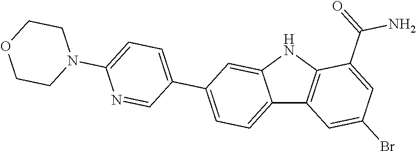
C12=CC=C(C3=CC=C(N4CCOCC4)N=C3)C=C1NC1=C2C=C(Br)C=C1C(=O)N
